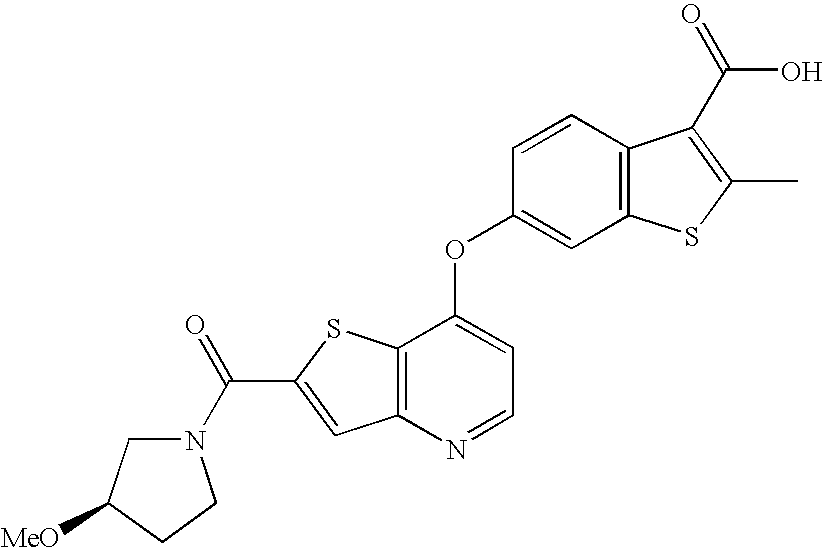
C12=C(N=CC=C1OC1=CC3=C(C=C1)C(C(O)=O)=C(C)S3)C=C(C(N1CC([MeO])CC1)=O)S2
